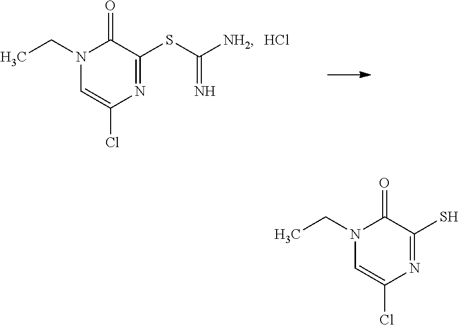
N1(CC)C=C(Cl)N=C(SC([NH2])=N)C1=O.Cl.N1(CC)C=C(Cl)N=C(S)C1=O
